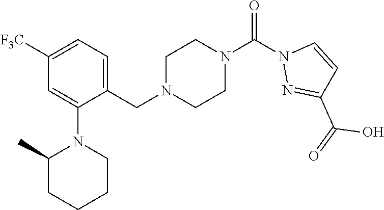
[F3C]C1=CC=C(CN2CCN(C(=O)N3N=C(C(O)=O)C=C3)CC2)C(N2CCCCC2C)=C1
